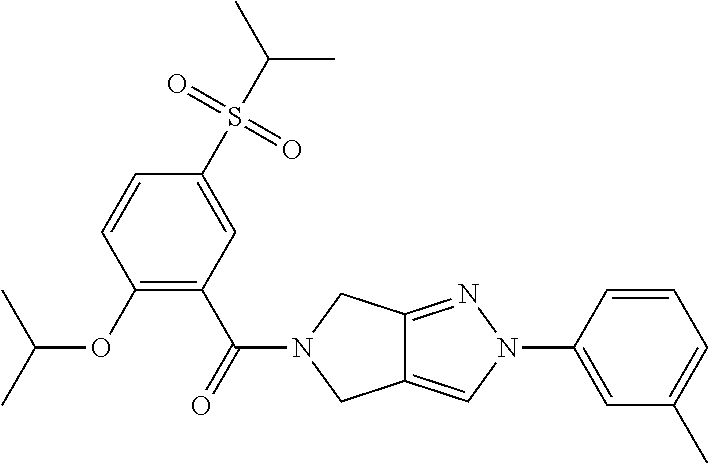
O(C1=C(C(=O)N2CC3=CN(C4=CC(C)=CC=C4)N=C3C2)C=C(S(C(C)C)(=O)=O)C=C1)C(C)C
